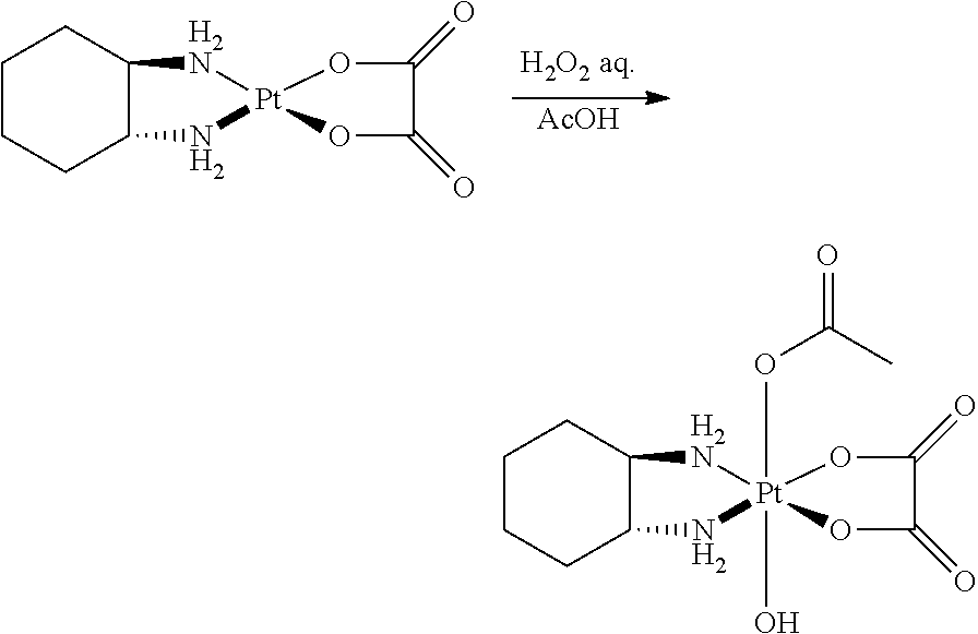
C1CCC2C(C1)[H2N][Pt]1(O)(OC(C)=O)(N2)OC(=O)C(=O)O1.C1CCC2C(C1)[H2N][Pt]1(N2)OC(=O)C(=O)O1.[AcOH]
